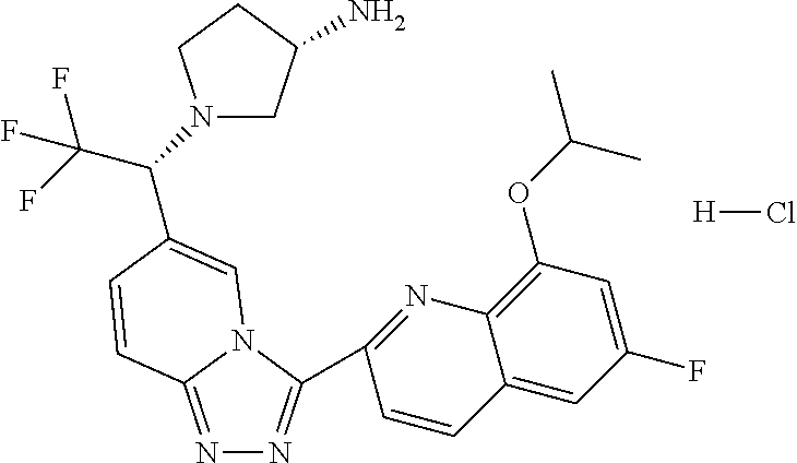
N1=C2N(C(C3=NC4=C(OC(C)C)C=C(F)C=C4C=C3)=N1)C=C(C(N1CC(N)CC1)C(F)(F)F)C=C2.[H]Cl
